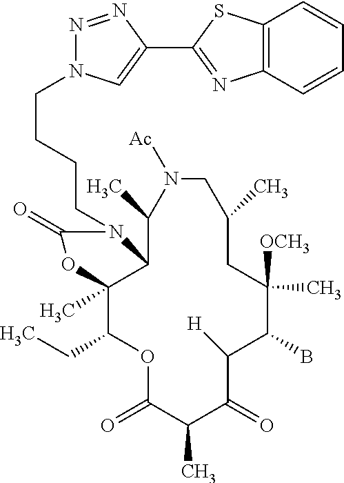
O1C(=O)C(C)C(=O)C([H])C(B)C([OCH3])(C)CC(C)CN([Ac])C(C)C2C(C)(C1CC)OC(=O)N2CCCCN1N=NC(C2=NC3=C(S2)C=CC=C3)=C1
